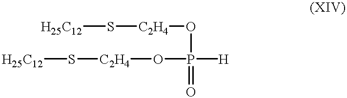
[H25C12]S[C2H4]OP([H])(O[C2H4]S[H25C12])=O
